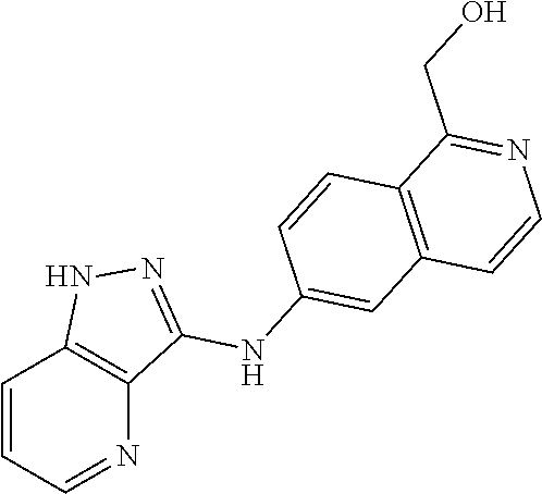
C1=CC=NC2=C1NN=C2NC1=CC2=C(C=C1)C(CO)=NC=C2
